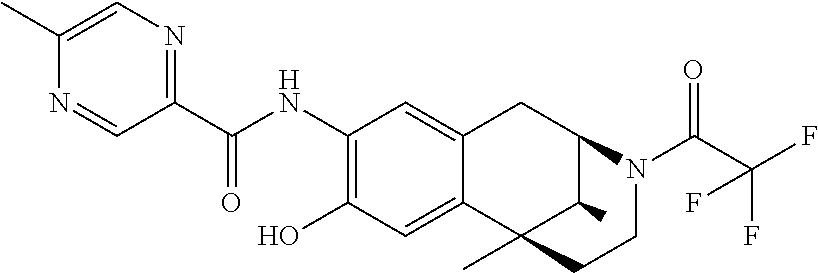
C1(NC(C2=NC=C(C)N=C2)=O)=C(O)C=C2C(=C1)CC1C(C)C2(C)CCN1C(C(F)(F)F)=O
